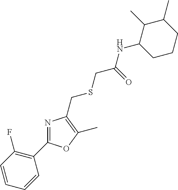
C1=CC=CC(C2=NC(CSCC(NC3CCCC(C)C3C)=O)=C(C)O2)=C1F
